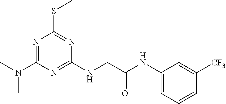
N1=C(N(C)C)N=C(NCC(NC2=CC=CC([CF3])=C2)=O)N=C1SC
